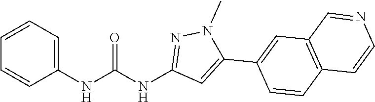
C1=CC=C(NC(NC2=NN(C)C(C3=CC4=C(C=C3)C=CN=C4)=C2)=O)C=C1
